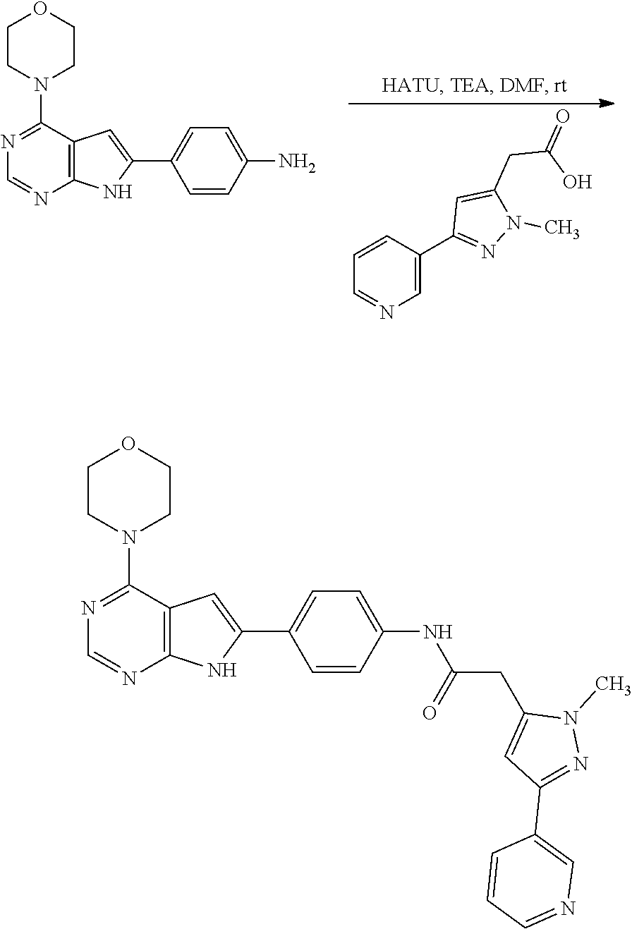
N1=C(C2=CN=CC=C2)C=C(CC(=O)O)N1C.O1CCN(C2=NC=NC3=C2C=C(C2=CC=C(N)C=C2)N3)CC1.O1CCN(C2=NC=NC3=C2C=C(C2=CC=C(NC(CC4=CC(C5=CN=CC=C5)=NN4C)=O)C=C2)N3)CC1
